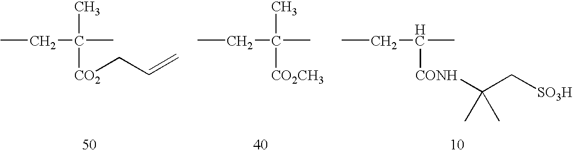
CCC(C)(C)[CO2]CC=C.CCC(C)(C)[CO2CH3].CCC(C)[CONH]C(C[SO3H])(C)C
